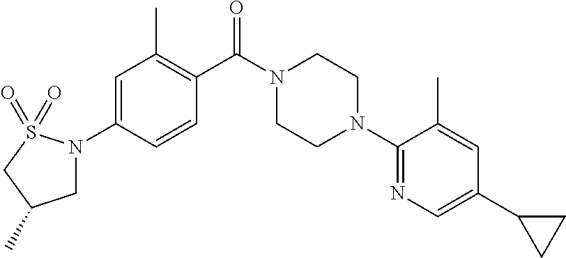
C1=C(N2CC(C)CS2(=O)=O)C=CC(C(N2CCN(C3=NC=C(C4CC4)C=C3C)CC2)=O)=C1C
